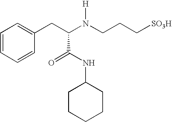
C(C(N(CCC[SO3H])[H])C(NC1CCCCC1)=O)C1=CC=CC=C1
